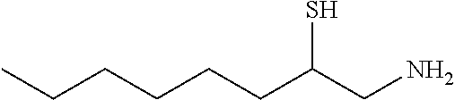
CCCCCCC(CN)S
